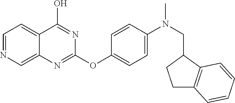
C1=NC=C2C(=C1)C(O)=NC(OC1=CC=C(N(CC3CCC4=C3C=CC=C4)C)C=C1)=N2
